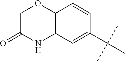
C1C(=O)NC2=C(O1)C=CC(C(C)(C)C)=C2
